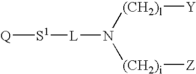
[Q][S1][L]N([(CH2)i][Z])[(CH2)l][Y]
